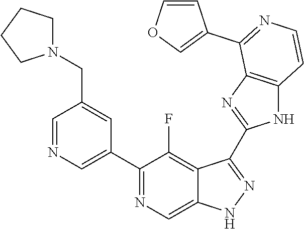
C1=NC=C(C2=NC=C3C(=C2F)C(C2=NC4=C(N2)C=CN=C4C2=COC=C2)=NN3)C=C1CN1CCCC1
